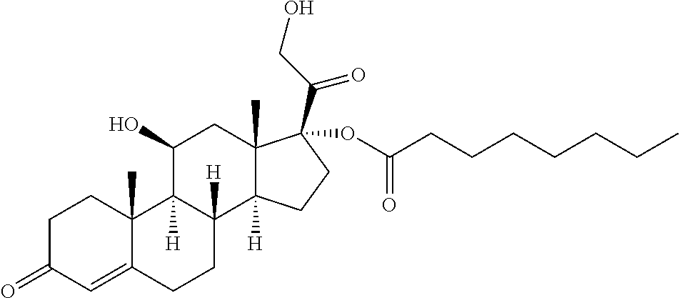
C1C(=O)C=C2C(C)(C1)C1([H])C([H])(CC2)C2([H])C(C)(CC1O)C(C(CO)=O)(OC(CCCCCCC)=O)CC2
